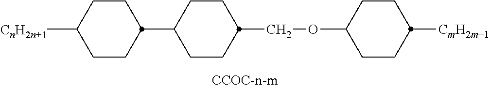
[CnH2n+1]C1CCC(C2CCC(COC3CCC([CmH2m+1])CC3)CC2)CC1
